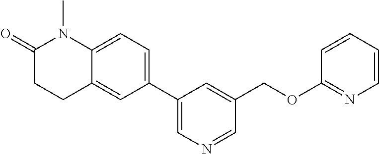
C1(C2=CC=C3C(=C2)CCC(=O)N3C)=CN=CC(COC2=NC=CC=C2)=C1
